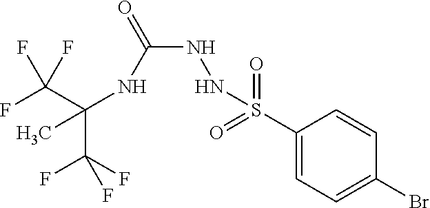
C(C(F)(F)F)(NC(NNS(C1=CC=C(Br)C=C1)(=O)=O)=O)(C)C(F)(F)F
